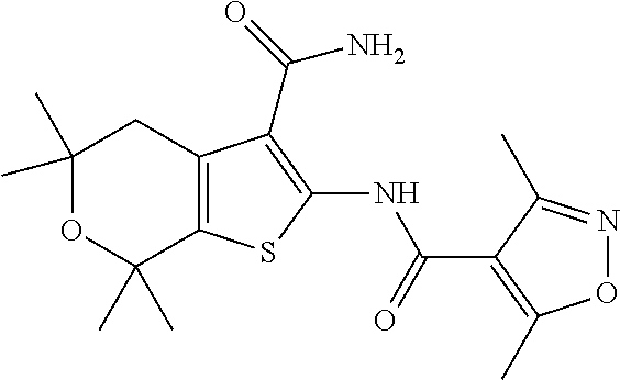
C1(C)(C)OC(C)(C)C2=C(C1)C(C(=O)N)=C(NC(C1=C(C)ON=C1C)=O)S2
